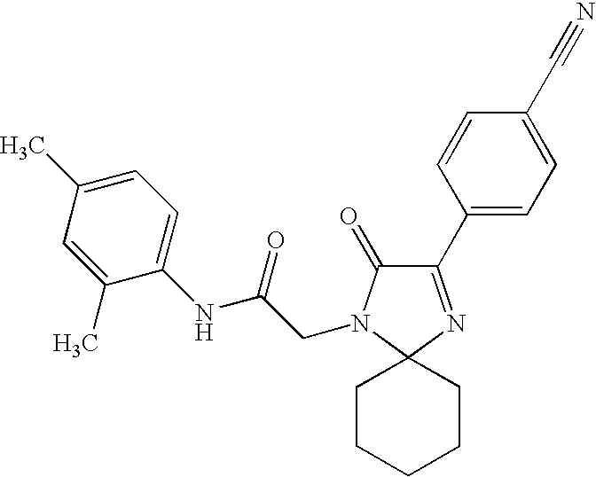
C1(C2=CC=C(C#N)C=C2)=NC2(CCCCC2)N(CC(NC2=CC=C(C)C=C2C)=O)C1=O
